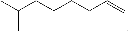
C(=C)CCCCC(C)C
